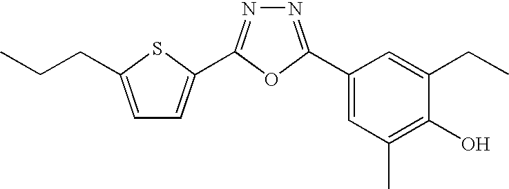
N1=C(C2=CC(C)=C(O)C(CC)=C2)OC(C2=CC=C(CCC)S2)=N1
